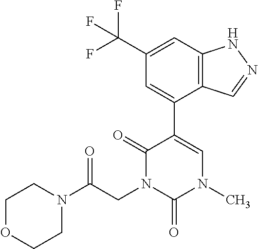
C12=C(C=C(C(F)(F)F)C=C1C1=CN(C)C(=O)N(CC(N3CCOCC3)=O)C1=O)NN=C2
